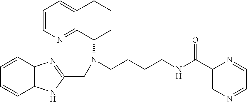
C1=CN=C2C(=C1)CCCC2N(CCCCNC(C1=CN=CC=N1)=O)CC1=NC2=C(N1)C=CC=C2
